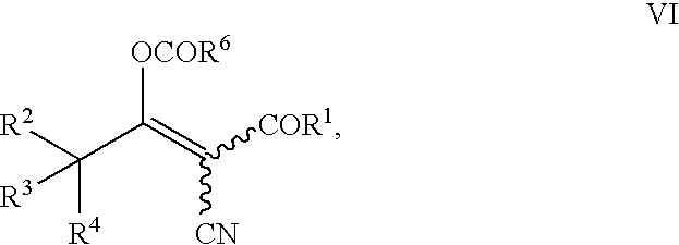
[R2]C(C(=C([COR1])[CN])[OCOR6])([R4])[R3]
